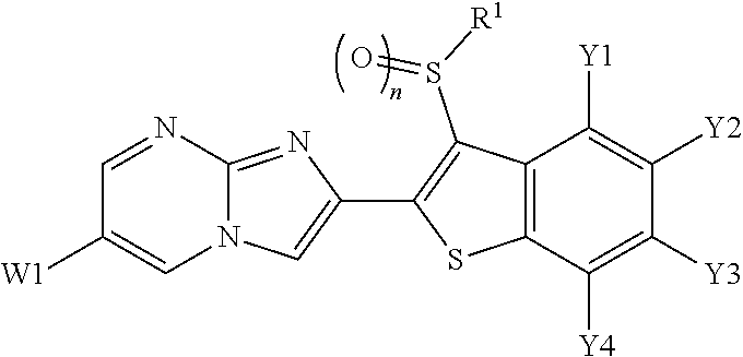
N12C(=NC(C3=C(S(=O)[R1])C4=C(S3)C([Y4])=C([Y3])C([Y2])=C4[Y1])=C1)N=CC([W1])=C2
